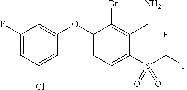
C1(F)=CC(Cl)=CC(OC2=CC=C(S(C(F)F)(=O)=O)C(CN)=C2Br)=C1
